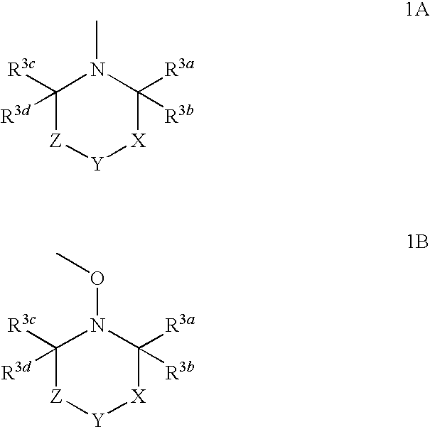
C1([R3c])([R3d])[Z][Y][X]C([R3a])([R3b])N1C.C1([R3c])([R3d])[Z][Y][X]C([R3a])([R3b])N1OC
